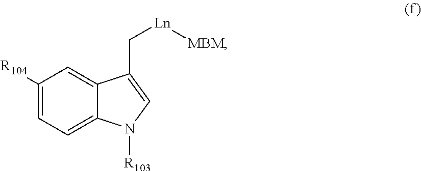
C1([R104])=CC=C2C(=C1)C(C[Ln][MBM])=CN2[R103]
